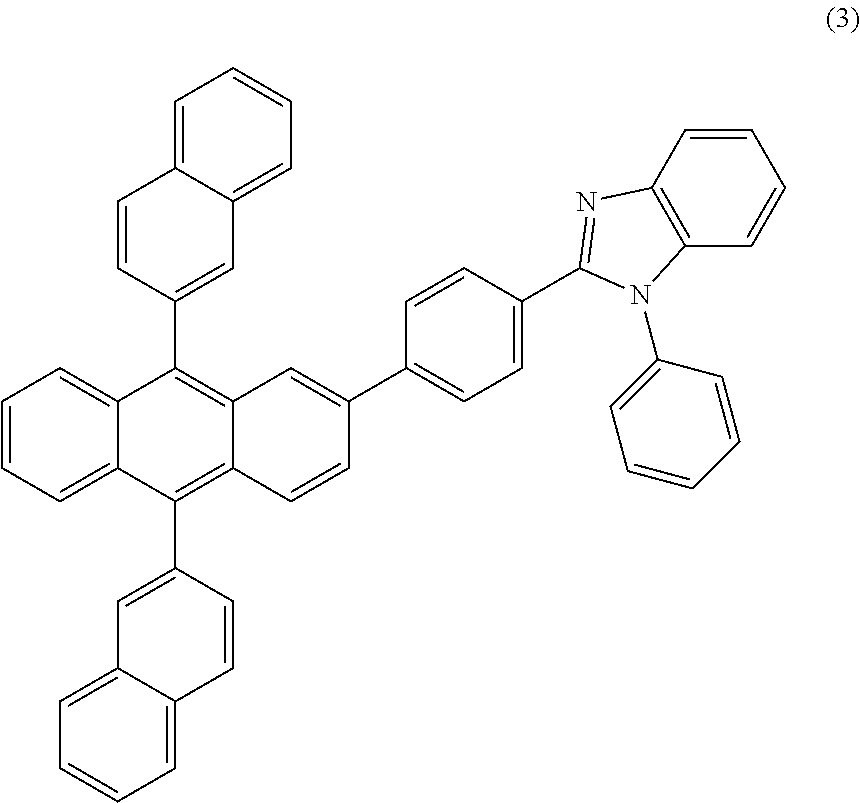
C1=CC=C2C(=C1)C(C1=CC3=CC=CC=C3C=C1)=C1C(=C2C2=CC3=CC=CC=C3C=C2)C=CC(C2=CC=C(C3=NC4=C(C=CC=C4)N3C3=CC=CC=C3)C=C2)=C1
